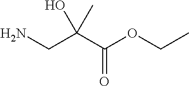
NCC(C(OCC)=O)(O)C
